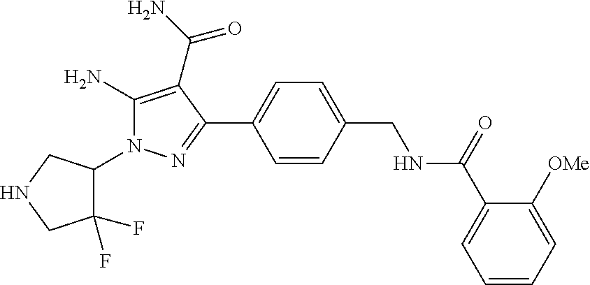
C1(F)(F)C(N2C(N)=C(C(N)=O)C(C3=CC=C(CNC(C4=CC=CC=C4[OMe])=O)C=C3)=N2)CNC1
